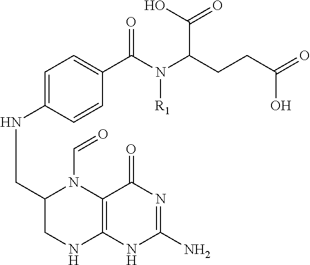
C1=C(NCC2CNC3=C(N2C=O)C(=O)N=C(N)N3)C=CC(C(N(C(CCC(=O)O)C(O)=O)[R1])=O)=C1
